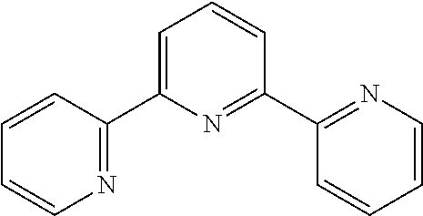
C1=C(C2=NC=CC=C2)N=C(C2=NC=CC=C2)C=C1
